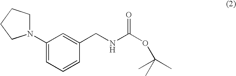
C1(N2CCCC2)=CC=CC(CNC(OC(C)(C)C)=O)=C1
